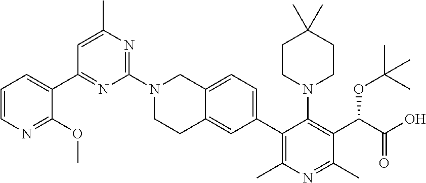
C1(N2CCC3=CC(C4=C(C)N=C(C)C(C(C(O)=O)OC(C)(C)C)=C4N4CCC(C)(C)CC4)=CC=C3C2)=NC(C)=CC(C2=CC=CN=C2OC)=N1
